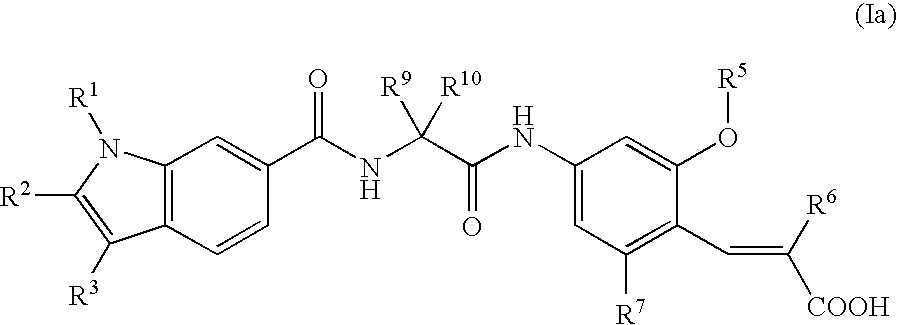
C12=C(C=CC(C(NC(C(NC3=CC([R7])=C(C=C([COOH])[R6])C(O[R5])=C3)=O)([R9])[R10])=O)=C1)C([R3])=C([R2])N2[R1]
